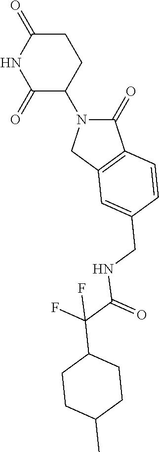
C1(=O)N(C2CCC(=O)NC2=O)CC2=C1C=CC(CNC(=O)C(F)(F)C1CCC(C)CC1)=C2
